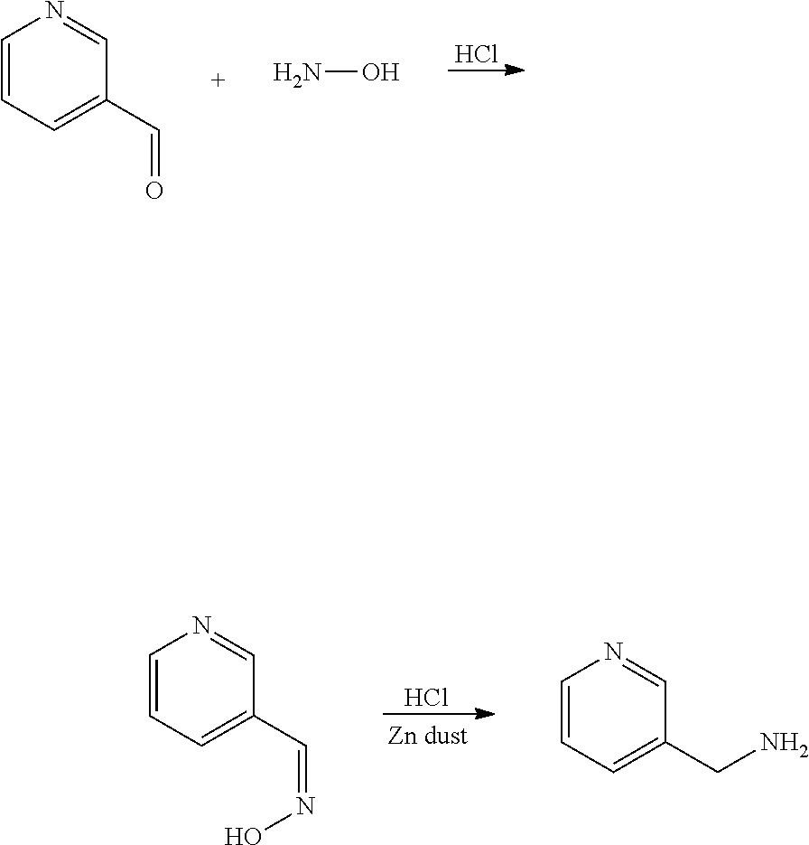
Cl.C1=CC=C(C=O)C=N1.NO.Cl.C1=CC=C(C=NO)C=N1.C1=CC=C(CN)C=N1
